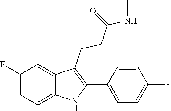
C1=C(F)C=C2C(CCC(=O)NC)=C(C3=CC=C(F)C=C3)NC2=C1
